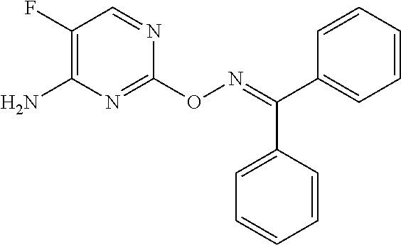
NC1=C(F)C=NC(ON=C(C2=CC=CC=C2)C2=CC=CC=C2)=N1
